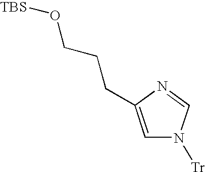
C1=C(CCCO[TBS])N=CN1[Tr]
